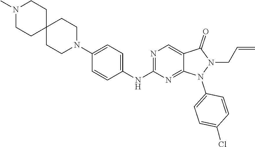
N1=C(NC2=CC=C(N3CCC4(CC3)CCN(C)CC4)C=C2)N=C2C(=C1)C(=O)N(CC=C)N2C1=CC=C(Cl)C=C1
